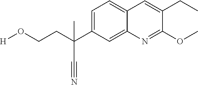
C1(OC)=NC2=CC(C(CCO[H])(C#N)C)=CC=C2C=C1CC
